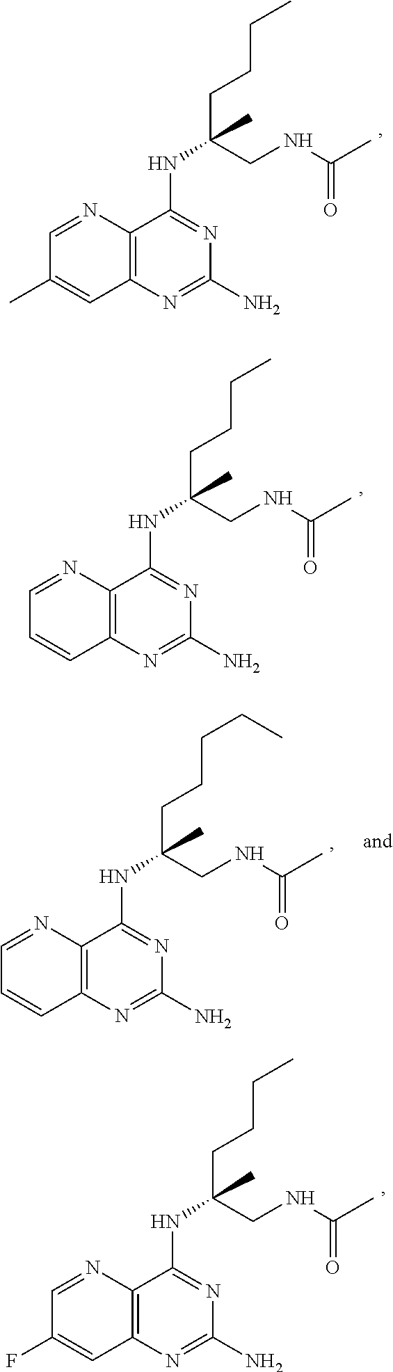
C12=C(N=C(N)N=C1NC(CNC(C)=O)(CCCC)C)C=C(C)C=N2.C12=C(N=C(N)N=C1NC(CNC(C)=O)(CCCC)C)C=CC=N2.C12=C(N=C(N)N=C1NC(CNC(C)=O)(CCCC)C)C=C(F)C=N2.C12=C(N=C(N)N=C1NC(CNC(C)=O)(CCCCC)C)C=CC=N2
